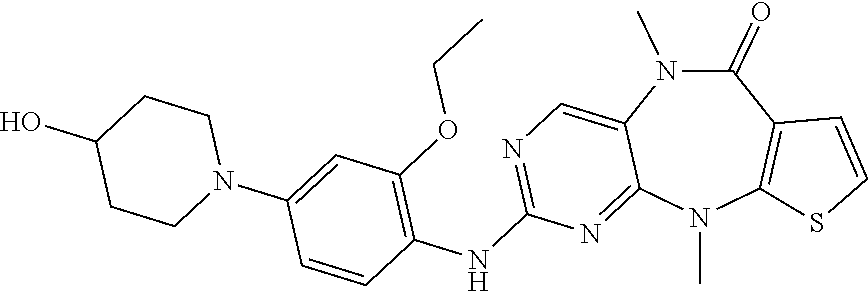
N1(C)C(=O)C2=C(N(C)C3=NC(NC4=C(OCC)C=C(N5CCC(O)CC5)C=C4)=NC=C13)SC=C2
